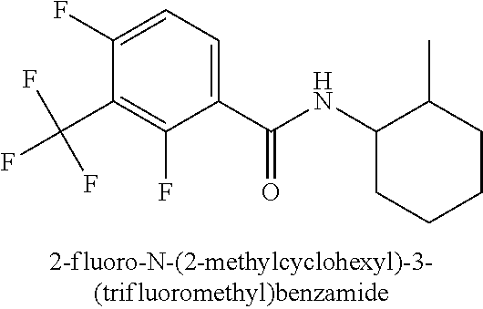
C1(C(NC2C(C)CCCC2)=O)=CC=C(F)C(C(F)(F)F)=C1F
